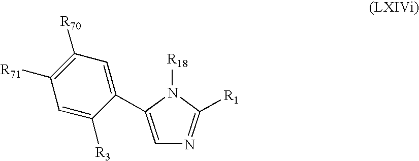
C1=C(C2=CC([R70])=C([R71])C=C2[R3])N([R18])C([R1])=N1
